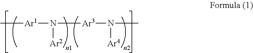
C[Ar1]N([Ar2])[Ar3]N([Ar4])C
